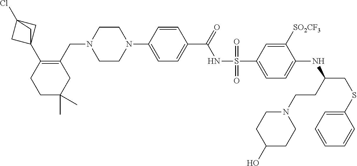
C1=CC(N2CCN(CC3=C(C45CC(Cl)(C4)C5)CCC(C)(C)C3)CC2)=CC=C1C(=O)NS(C1=CC=C(NC(CSC2=CC=CC=C2)CCN2CCC(O)CC2)C([SO2CF3])=C1)(=O)=O
